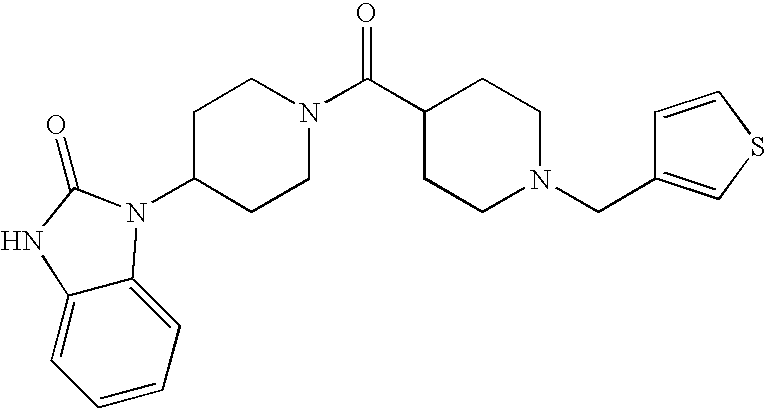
C1=CC=C2C(=C1)NC(=O)N2C1CCN(C(C2CCN(CC3=CSC=C3)CC2)=O)CC1
